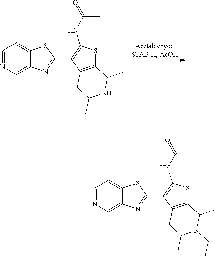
C1=NC=C2C(=C1)SC(C1=C(NC(C)=O)SC3=C1CC(C)NC3C)=N2.C1=NC=C2C(=C1)SC(C1=C(NC(C)=O)SC3=C1CC(C)N(CC)C3C)=N2
